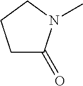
C1C(=O)N(C)CC1
